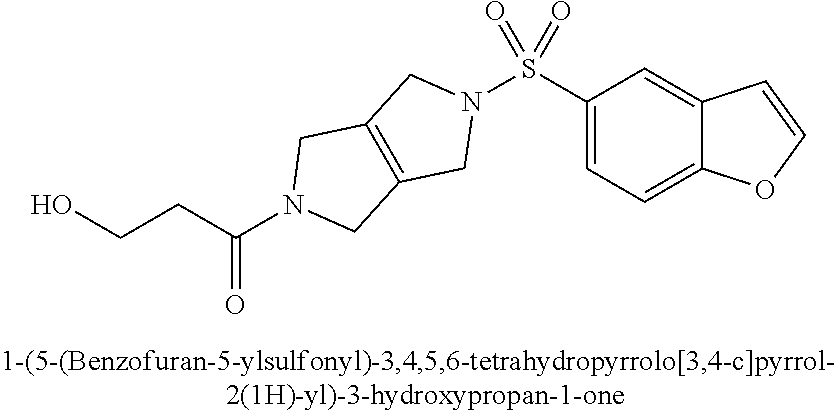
C1(S(N2CC3=C(C2)CN(C(CCO)=O)C3)(=O)=O)=CC=C2C(=C1)C=CO2
